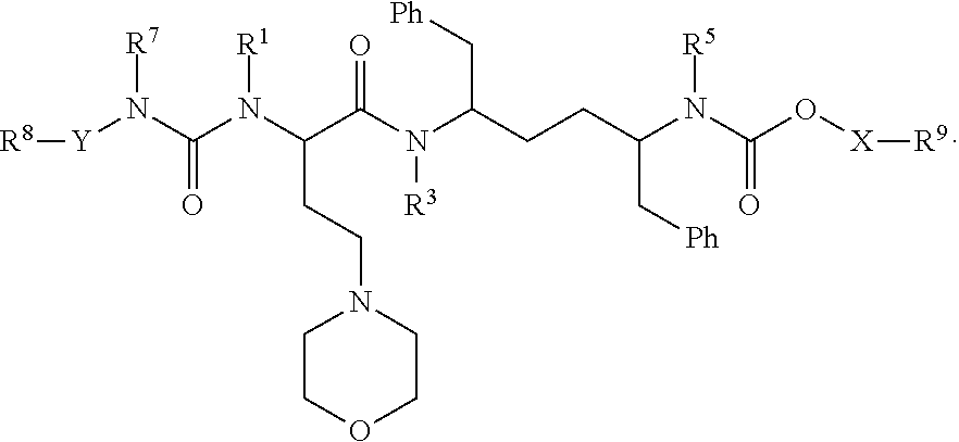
[Y](N(C(N(C(C(N(C(CCC(N([R5])C(=O)O[X][R9])C[Ph])C[Ph])[R3])=O)CCN1CCOCC1)[R1])=O)[R7])[R8]
